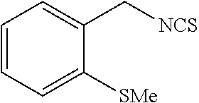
C1([SMe])=CC=CC=C1C[NCS]
